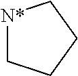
[N*]1CCCC1
